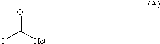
O=C([G])[Het]
